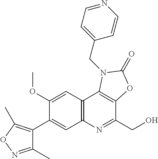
C1(C2=CC3=C(C=C2OC)C2=C(C(CO)=N3)OC(=O)N2CC2=CC=NC=C2)=C(C)ON=C1C
